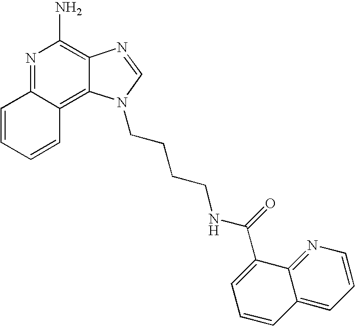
C1=CC=CC2=C3C(=C(N)N=C12)N=CN3CCCCNC(=O)C1=CC=CC2=CC=CN=C12
